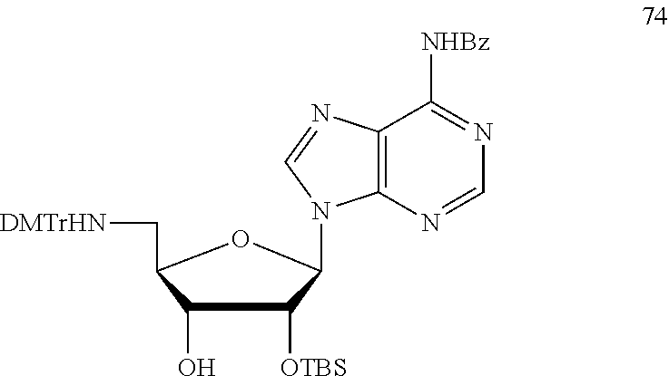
N1=C([NHBz])C2=C(N=C1)N(C1C([OTBS])C(O)C(C[DMTrHN])O1)C=N2
